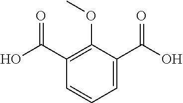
C1=C(C(O)=O)C(OC)=C(C(O)=O)C=C1
